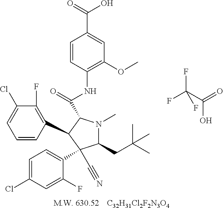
[ C32H31Cl2F2N3O4].C1=CC(C2C(C(=O)NC3=C(OC)C=C(C(O)=O)C=C3)N(C)C(CC(C)(C)C)C2(C2=CC=C(Cl)C=C2F)C#N)=C(F)C(Cl)=C1.C(O)(C(F)(F)F)=O
